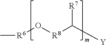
[R6](O[R8]C([Y])[R7])C
